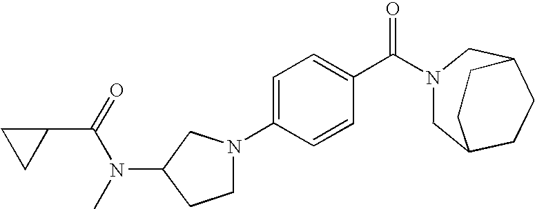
C1=C(N2CCC(N(C(C3CC3)=O)C)C2)C=CC(C(N2CC3CCC(C2)CC3)=O)=C1
